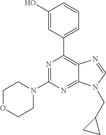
N1=C(N2CCOCC2)N=C2C(=C1C1=CC=CC(O)=C1)N=CN2CC1CC1
